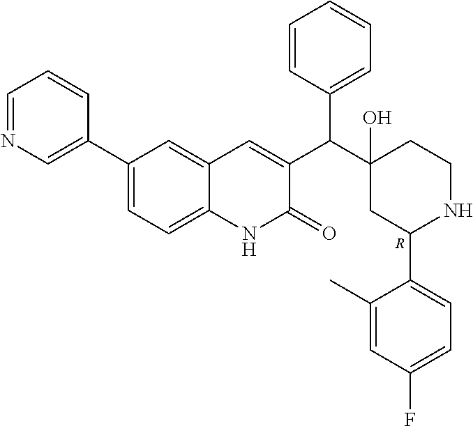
C1(C2=CN=CC=C2)=CC=C2C(=C1)C=C(C(C1(O)CC(C3=CC=C(F)C=C3C)NCC1)C1=CC=CC=C1)C(=O)N2.[R]
